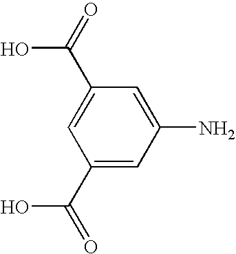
C1(C(O)=O)=CC(N)=CC(C(O)=O)=C1
